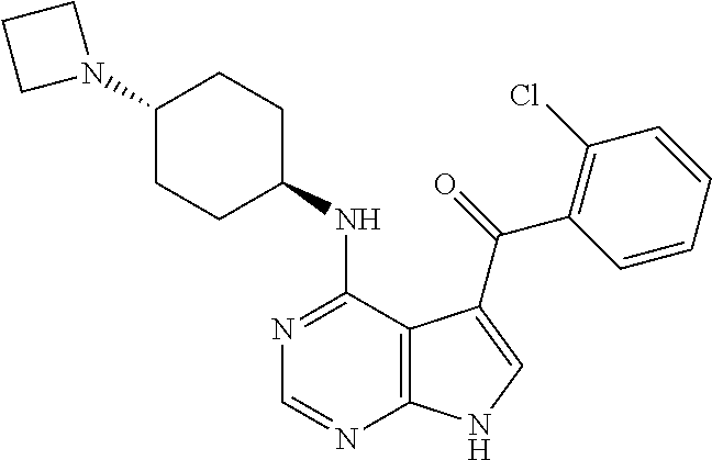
C1(N2CCC2)CCC(NC2=NC=NC3=C2C(C(=O)C2=C(Cl)C=CC=C2)=CN3)CC1
